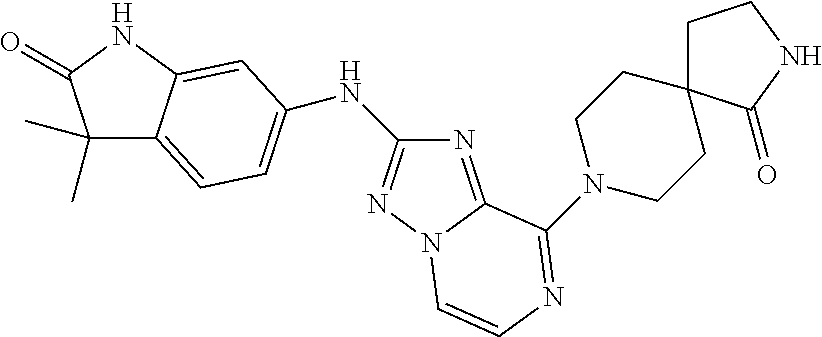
C1(C)(C)C2=CC=C(NC3=NN4C(=N3)C(N3CCC5(CC3)CCNC5=O)=NC=C4)C=C2NC1=O
